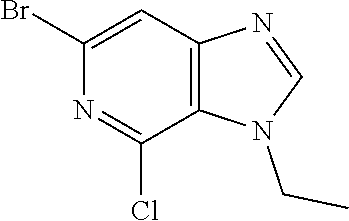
N1=C(Cl)C2=C(C=C1Br)N=CN2CC
